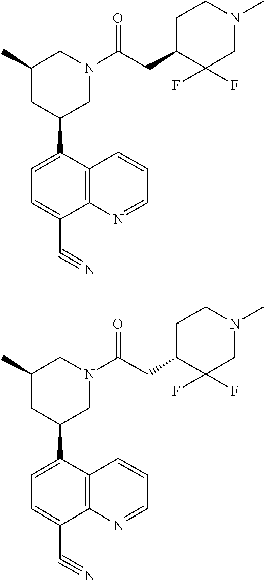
C12=C(C=CC=N1)C(C1CC(C)CN(C(CC3C(F)(F)CN(C)CC3)=O)C1)=CC=C2C#N.C12=C(C=CC=N1)C(C1CC(C)CN(C(CC3C(F)(F)CN(C)CC3)=O)C1)=CC=C2C#N
